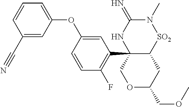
C1(C#N)=CC(OC2=CC(C34C([SO2]N(C)C(=N)N3)CC(COC)OC4)=C(F)C=C2)=CC=C1
